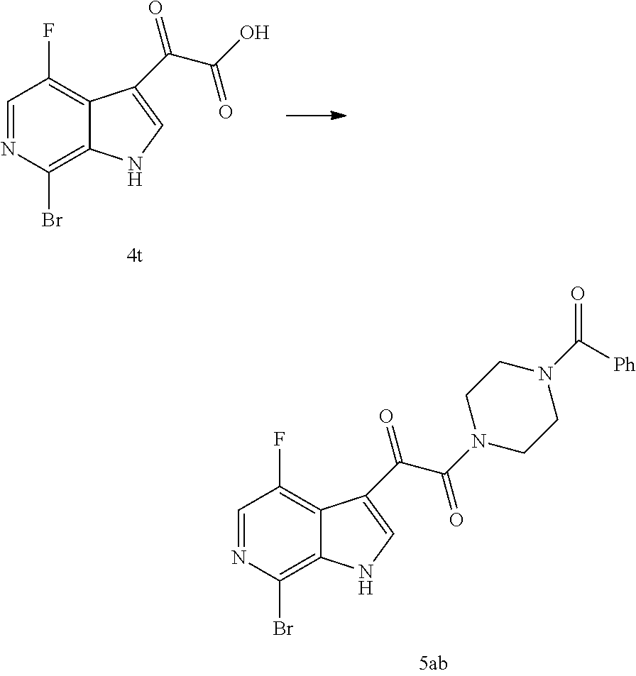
C1=NC(Br)=C2C(=C1F)C(C(C(=O)N1CCN(C(=O)[Ph])CC1)=O)=CN2.C1=NC(Br)=C2C(=C1F)C(C(C(O)=O)=O)=CN2
